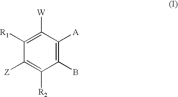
C1([R1])=C([W])C([A])=C(B)C([R2])=C1[Z]
